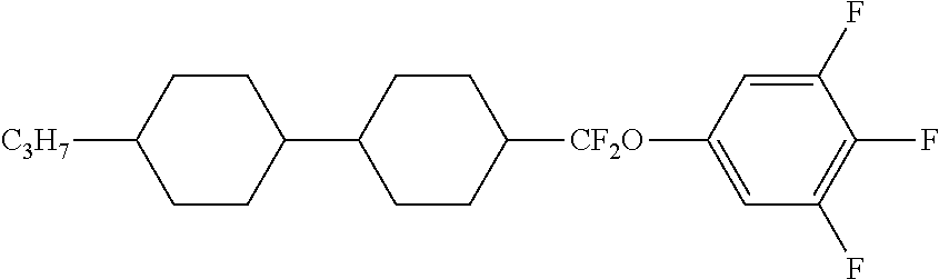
C1CC([C3H7])CCC1C1CCC([CF2O]C2=CC(F)=C(F)C(F)=C2)CC1
